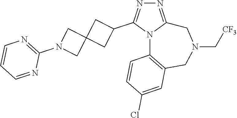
N1=C2N(C(C3CC4(C3)CN(C3=NC=CC=N3)C4)=N1)C1=C(CN(C[CF3])C2)C=C(Cl)C=C1
